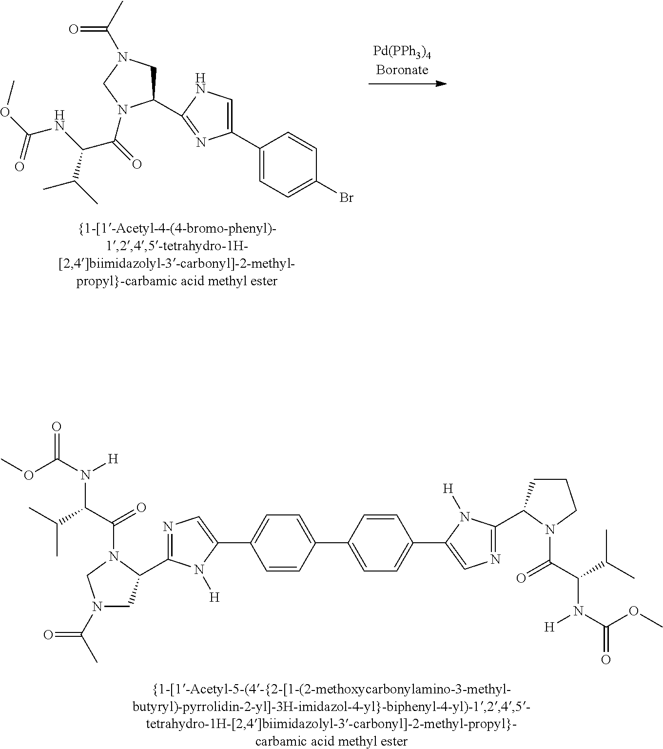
C1(C2=NC(C3=CC=C(Br)C=C3)=CN2)CN(C(C)=O)CN1C(=O)C(NC(OC)=O)C(C)C.C1=CC(C2=CC=C(C3=CN=C(C4CCCN4C(C(C(C)C)N(C(OC)=O)[H])=O)N3[H])C=C2)=CC=C1C1=CN=C(C2CN(C(C)=O)CN2C(C(C(C)C)N(C(OC)=O)[H])=O)N1[H]
